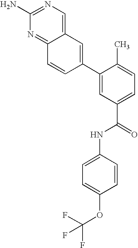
C12=CN=C(N)N=C1C=CC(C1=CC(C(NC3=CC=C(OC(F)(F)F)C=C3)=O)=CC=C1C)=C2
